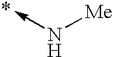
N(->C)[Me]
